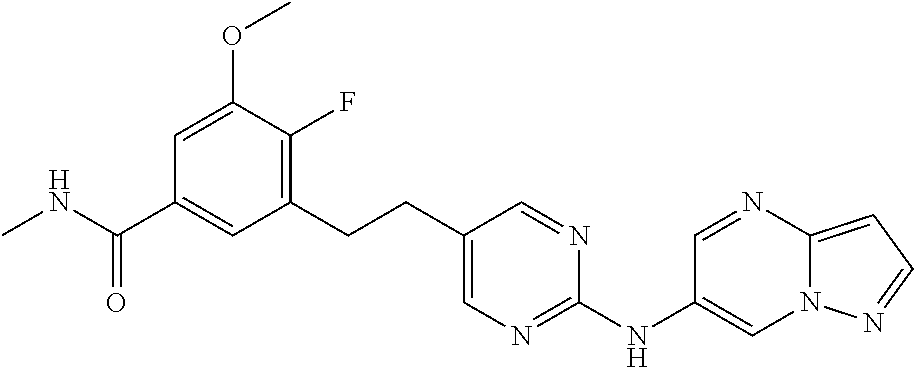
CNC(C1=CC(CCC2=CN=C(NC3=CN4C(=CC=N4)N=C3)N=C2)=C(F)C(OC)=C1)=O
